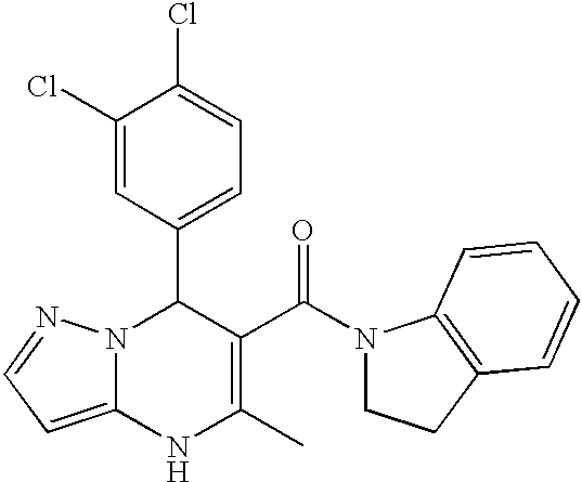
C1(Cl)=CC(C2N3C(=CC=N3)NC(C)=C2C(=O)N2CCC3=C2C=CC=C3)=CC=C1Cl
